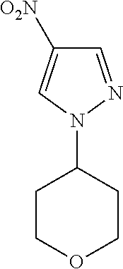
C1COCCC1N1N=CC([O2N])=C1
